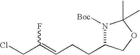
C(C(=CCCC1N([Boc])C(C)(C)OC1)F)Cl
